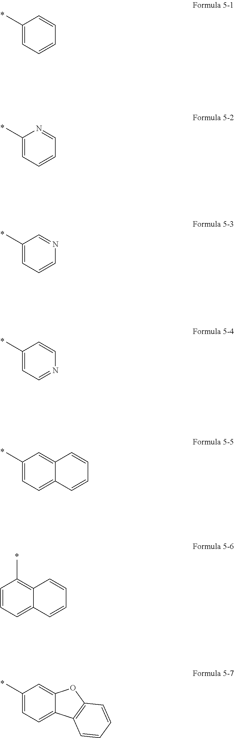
C1(C)=CC=CC=C1.C1(C)=CC=CC=N1.C1(C)=CC=CN=C1.C1(C)=CC=NC=C1.C1(C)=CC=C2C(=C1)C=CC=C2.C1=CC=C2C(=C1C)C=CC=C2.C1(C)=CC=C2C(=C1)OC1=C2C=CC=C1
